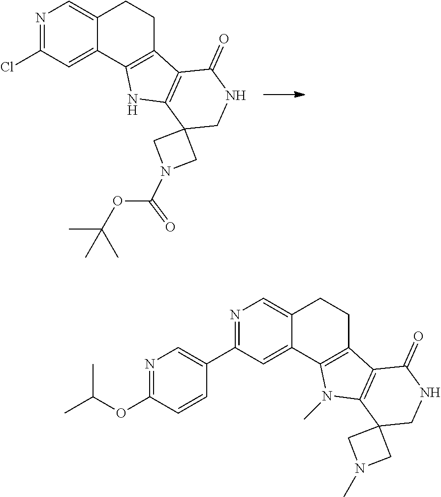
N1=C(Cl)C=C2C(=C1)CCC1=C2NC2=C1C(=O)NCC21CN(C(OC(C)(C)C)=O)C1.N1=C(C2=CN=C(OC(C)C)C=C2)C=C2C(=C1)CCC1=C2N(C)C2=C1C(=O)NCC21CN(C)C1
